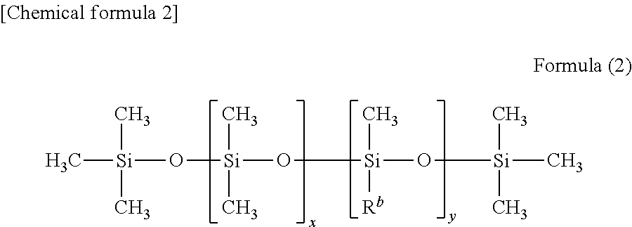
C[Si](O[Si](O[Si]([Rb])(C)O[Si](C)(C)C)(C)C)(C)C
